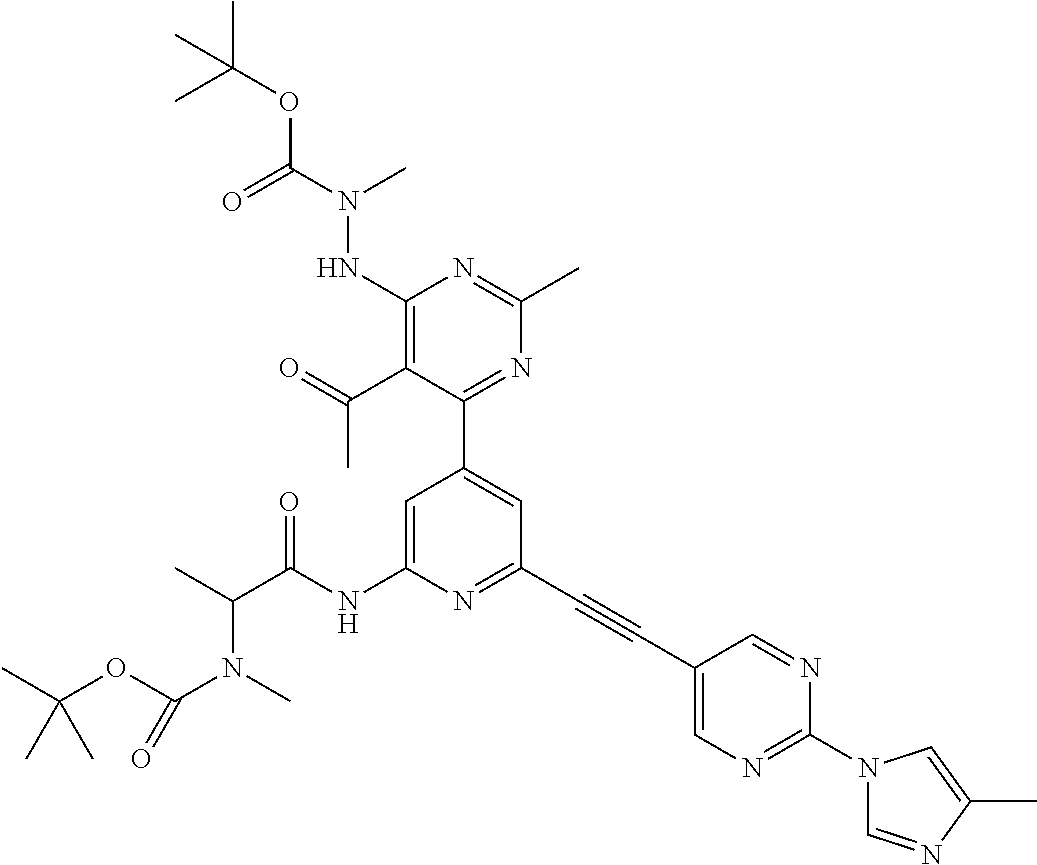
C1(C2=CC(C#CC3=CN=C(N4C=NC(C)=C4)N=C3)=NC(NC(C(C)N(C)C(OC(C)(C)C)=O)=O)=C2)=NC(C)=NC(NN(C(OC(C)(C)C)=O)C)=C1C(=O)C
